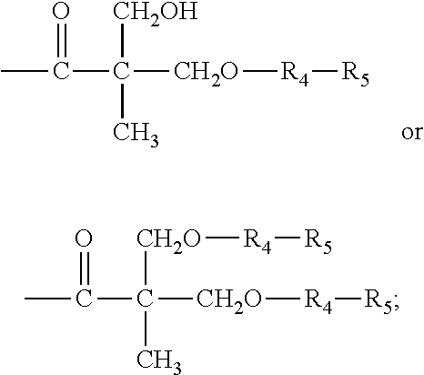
CC(=O)C(C)([CH2OH])[CH2O][R4][R5].CC(=O)C(C)([CH2O][R4][R5])[CH2O][R4][R5]
